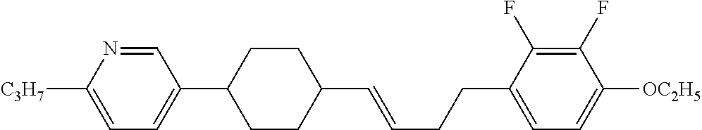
C1CC(C2=CC=C([C3H7])N=C2)CCC1C=CCCC1=CC=C([OC2H5])C(F)=C1F
